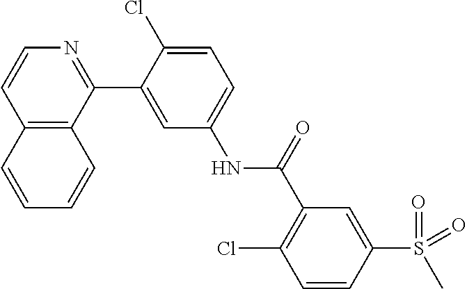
C12=C(C(C3=CC(NC(C4=C(Cl)C=CC(S(=O)(=O)C)=C4)=O)=CC=C3Cl)=NC=C1)C=CC=C2
